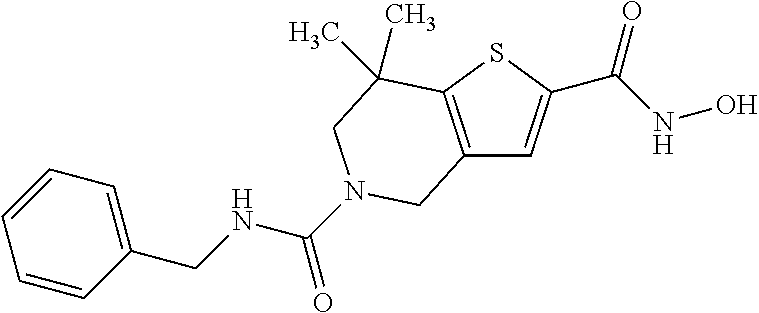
C12=C(SC(C(NO)=O)=C1)C(C)(C)CN(C(=O)NCC1=CC=CC=C1)C2
